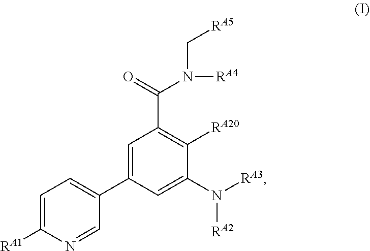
C1=C([RA1])N=CC(C2=CC(C(=O)N(C[RA5])[RA4])=C([RA20])C(N([RA3])[RA2])=C2)=C1
